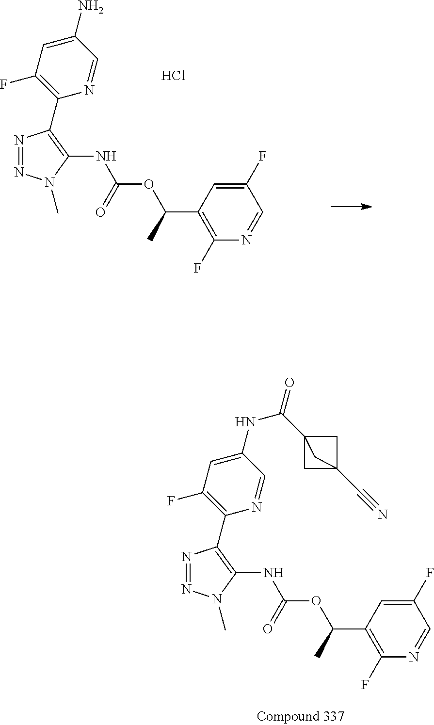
C1(F)=C(C(OC(NC2=C(C3=C(F)C=C(N)C=N3)N=NN2C)=O)C)C=C(F)C=N1.Cl.C1(F)=C(C(OC(NC2=C(C3=C(F)C=C(NC(C45CC(C#N)(C4)C5)=O)C=N3)N=NN2C)=O)C)C=C(F)C=N1
